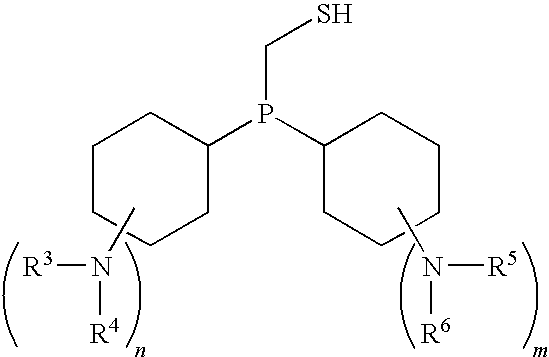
CN([R3])[R4].C1CC(P(C2CCCCC2)CS)CCC1.CN([R5])[R6]
